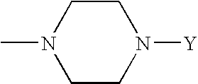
C1CN(C)CCN1[Y]
